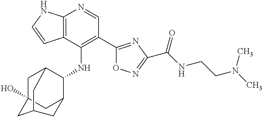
C12=C(C(NC3C4CC5(O)CC3CC(C5)C4)=C(C3=NC(C(NCCN(C)C)=O)=NO3)C=N1)C=CN2
